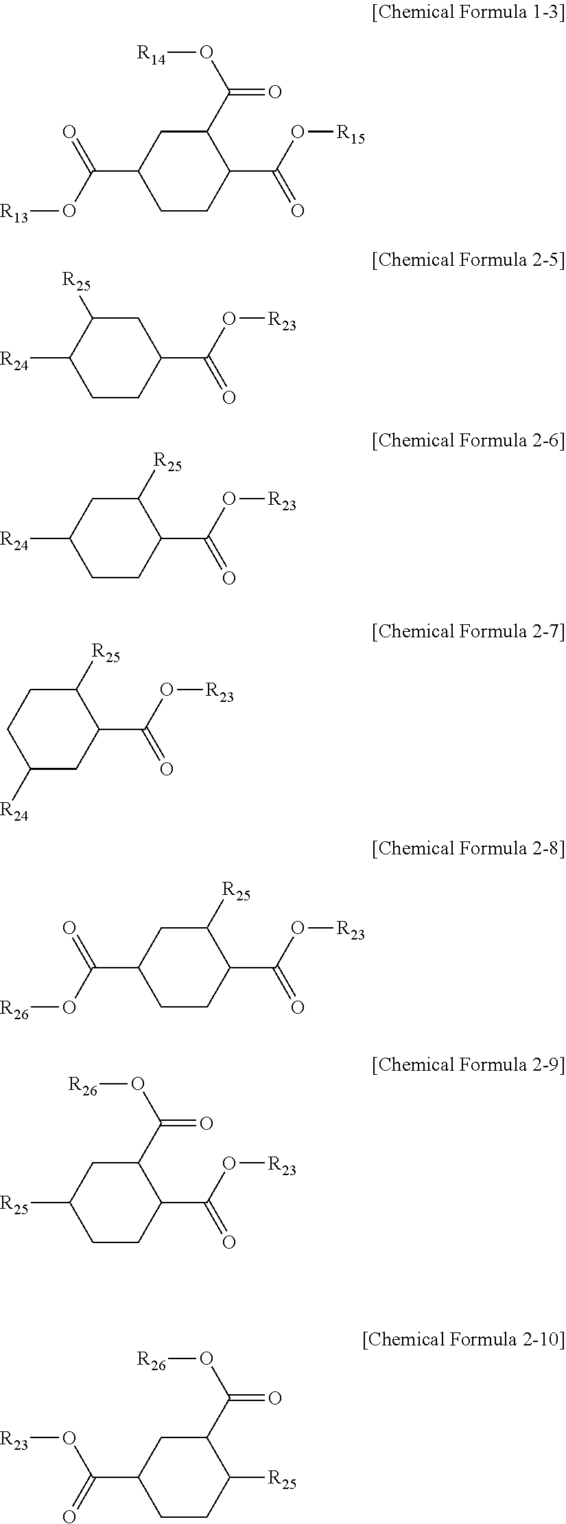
C1CC(C(O[R15])=O)C(C(O[R14])=O)CC1C(O[R13])=O.C1CC(C(O[R23])=O)CC([R25])C1[R24].C1CC(C(O[R23])=O)C([R25])CC1[R24].C1([R24])CC(C(O[R23])=O)C([R25])CC1.C1CC(C(O[R23])=O)C([R25])CC1C(=O)O[R26].C1CC(C(O[R23])=O)C(C(=O)O[R26])CC1[R25].C1CC([R25])C(C(=O)O[R26])CC1C(O[R23])=O
